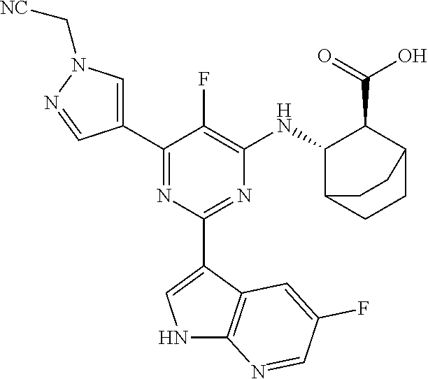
C1(C2=CN(C[NC])N=C2)=NC(C2=CNC3=C2C=C(F)C=N3)=NC([HN]C2C(C(=O)O)C3CCC2CC3)=C1F
